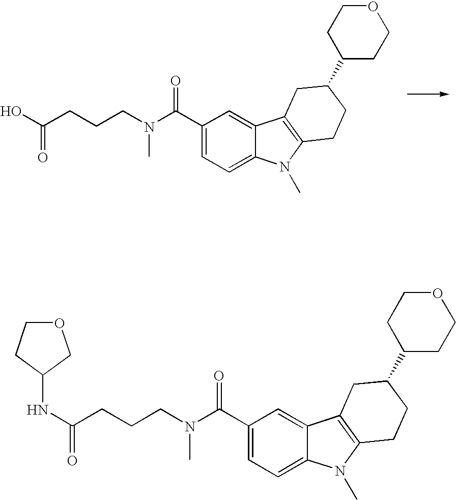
C1(C(N(CCCC(NC2COCC2)=O)C)=O)=CC=C2C(=C1)C1=C(N2C)CCC(C2CCOCC2)C1.C1(C(=O)N(CCCC(O)=O)C)=CC=C2C(=C1)C1=C(N2C)CCC(C2CCOCC2)C1
